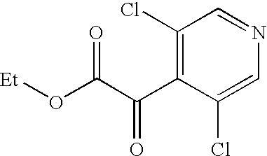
C1(Cl)=C(C(C(=O)O[Et])=O)C(Cl)=CN=C1
